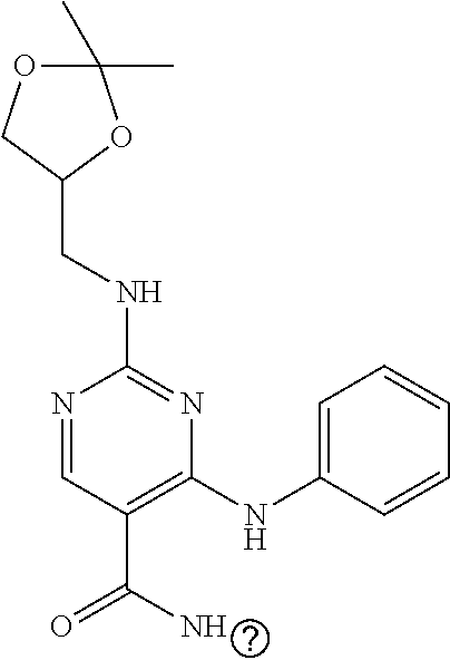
C1(NCC2COC(C)(C)O2)=NC(NC2=CC=CC=C2)=C(C(=O)N)C=N1
